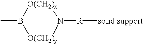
CB1[O(CH2)x]N([R][solid support])[O(CH2)y]1
